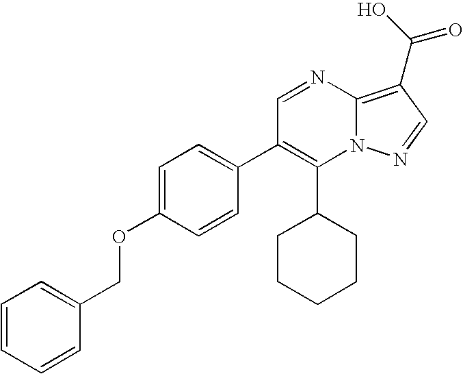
C1(C2CCCCC2)=C(C2=CC=C(OCC3=CC=CC=C3)C=C2)C=NC2=C(C(O)=O)C=NN12
